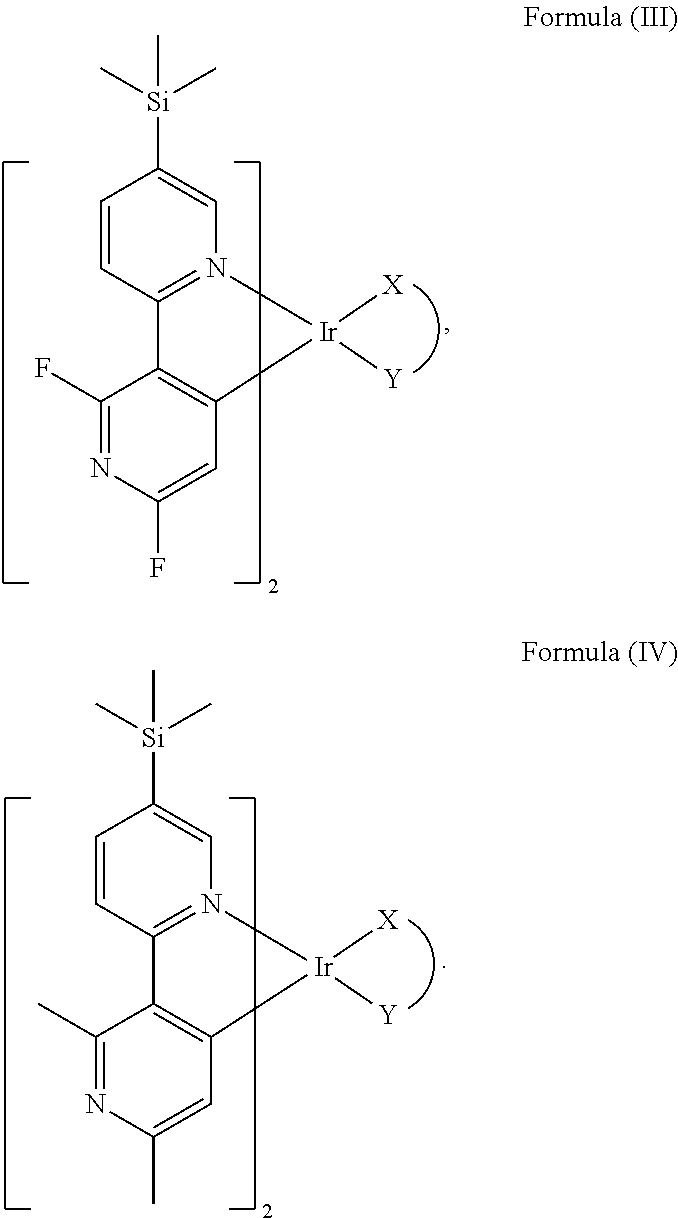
C1=CC2=N(C=C1[Si](C)(C)C)[Ir]([X])([Y])C1=C2C(F)=NC(F)=C1.C1=CC2=N(C=C1[Si](C)(C)C)[Ir]([X])([Y])C1=C2C(C)=NC(C)=C1
